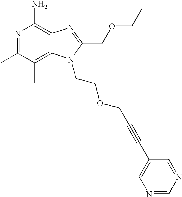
O(CCN1C2=C(C)C(C)=NC(N)=C2N=C1COCC)CC#CC1=CN=CN=C1
